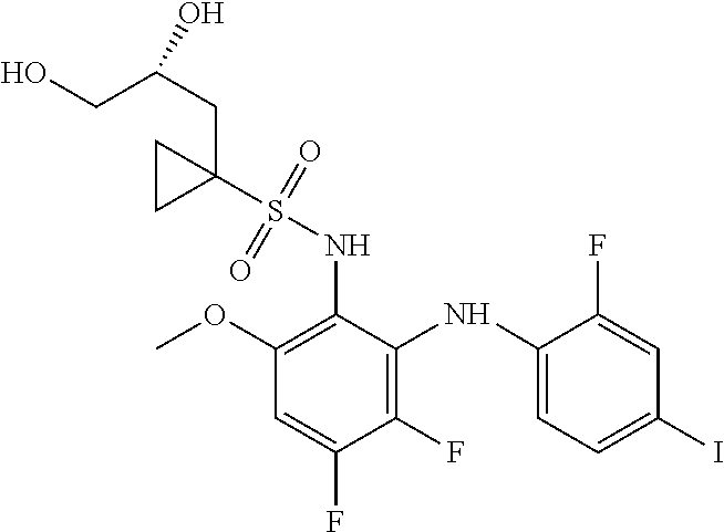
C1(NS(C2(CC(CO)O)CC2)(=O)=O)=C(OC)C=C(F)C(F)=C1NC1=CC=C(I)C=C1F
